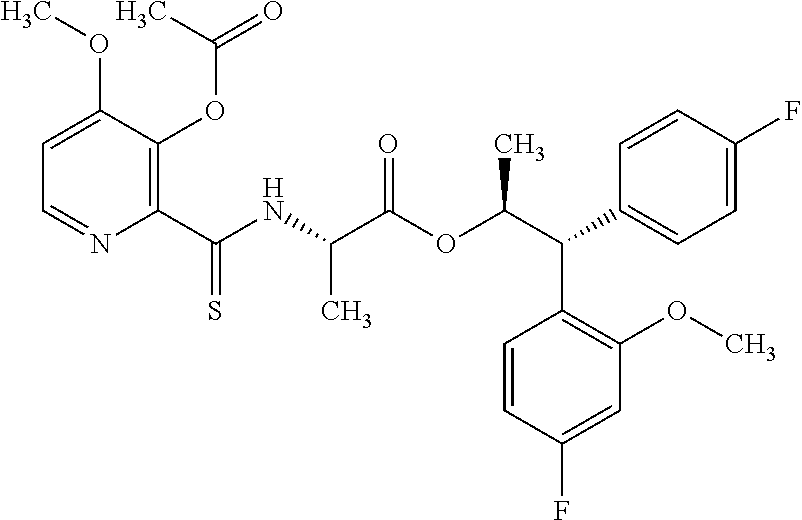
C1=C(OC)C(OC(C)=O)=C(C(NC(C(OC(C(C2=CC=C(F)C=C2)C2=C(OC)C=C(F)C=C2)C)=O)C)=S)N=C1
